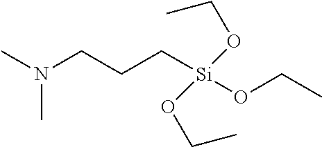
C(CC[Si](OCC)(OCC)OCC)N(C)C
